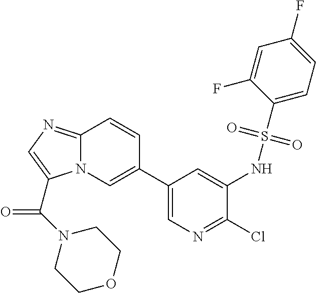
C12=NC=C(C(N3CCOCC3)=O)N1C=C(C1=CN=C(Cl)C(NS(C3=CC=C(F)C=C3F)(=O)=O)=C1)C=C2
